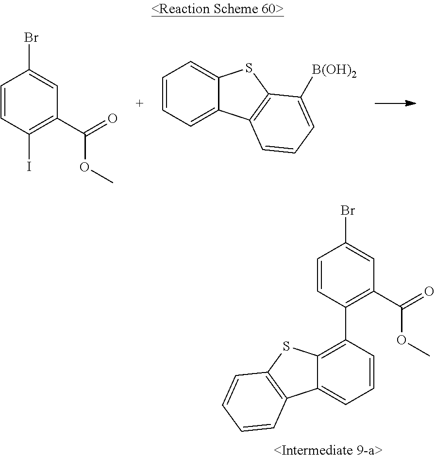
C1=CC(Br)=CC(C(OC)=O)=C1C1=C2C(=CC=C1)C1=C(S2)C=CC=C1.IC1=C(C(OC)=O)C=C(Br)C=C1.C1=CC=C2C(=C1)SC1=C2C=CC=C1[B(OH)2]
